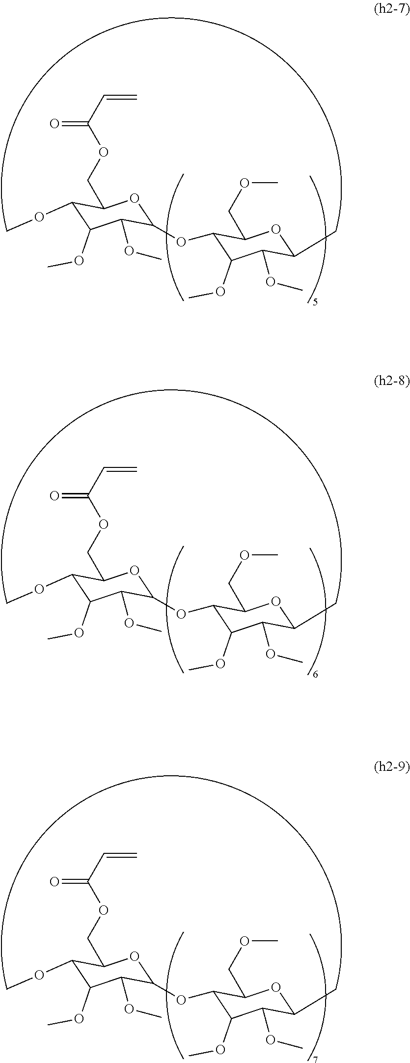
C(C(OCC1C(OC)C(OC)C(OC)C(OC2C(OC)C(OC)C(C)OC2COC)O1)=O)=C.C(C(OCC1C(OC)C(OC)C(OC)C(OC2C(OC)C(OC)C(C)OC2COC)O1)=O)=C.C(C(OCC1C(OC)C(OC)C(OC)C(OC2C(OC)C(OC)C(C)OC2COC)O1)=O)=C
